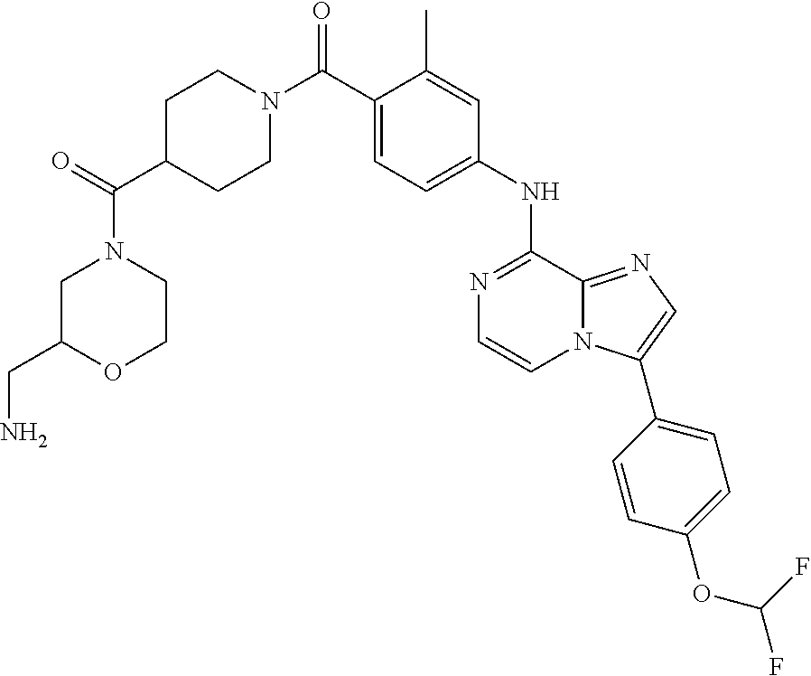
C1(NC2=NC=CN3C2=NC=C3C2=CC=C(OC(F)F)C=C2)=CC=C(C(N2CCC(C(=O)N3CC(CN)OCC3)CC2)=O)C(C)=C1
